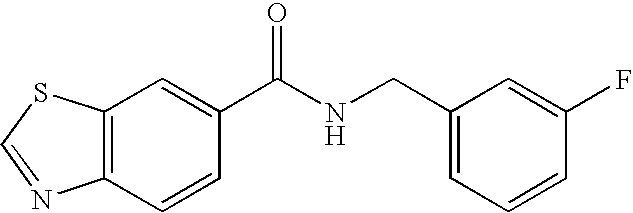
C12=C(C=C(C(NCC3=CC=CC(F)=C3)=O)C=C1)SC=N2
